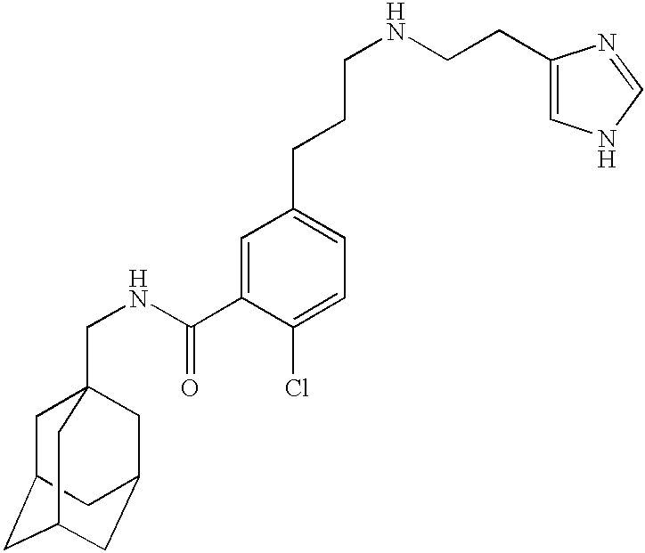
C1C2CC3CC(CC1(CNC(C1=CC(CCCNCCC4=CNC=N4)=CC=C1Cl)=O)C3)C2
